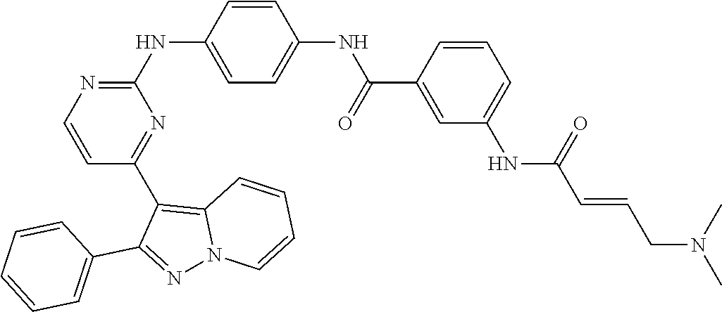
C1(C2=NC(NC3=CC=C(NC(=O)C4=CC(NC(C=CCN(C)C)=O)=CC=C4)C=C3)=NC=C2)=C2N(N=C1C1=CC=CC=C1)C=CC=C2
